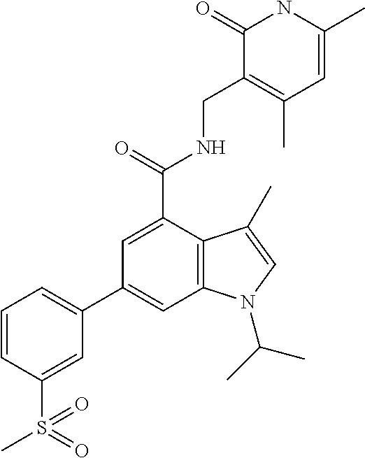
C1(C2=CC3=C(C(C(NCC4=C(C)C=C(C)NC4=O)=O)=C2)C(C)=CN3C(C)C)=CC=CC(S(C)(=O)=O)=C1
